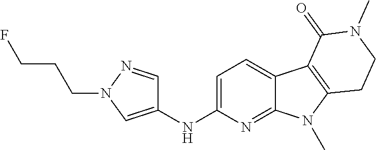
C1(NC2=CN(CCCF)N=C2)=CC=C2C(=N1)N(C)C1=C2C(=O)N(C)CC1
